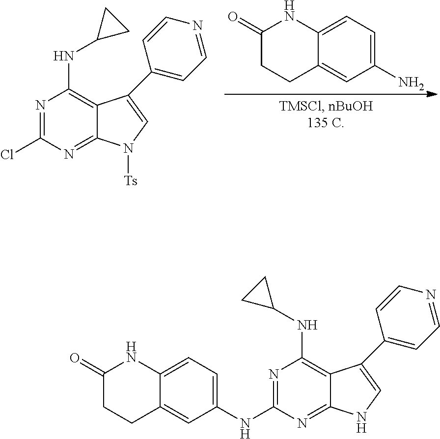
C1(N)=CC=C2C(=C1)CCC(=O)N2.N1=C(Cl)N=C2C(=C1NC1CC1)C(C1=CC=NC=C1)=CN2[Ts].C1(NC2=NC(NC3CC3)=C3C(=N2)NC=C3C2=CC=NC=C2)=CC=C2C(=C1)CCC(=O)N2
